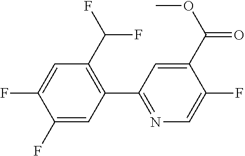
C1(F)=CC(C2=NC=C(F)C(C(OC)=O)=C2)=C(C(F)F)C=C1F
